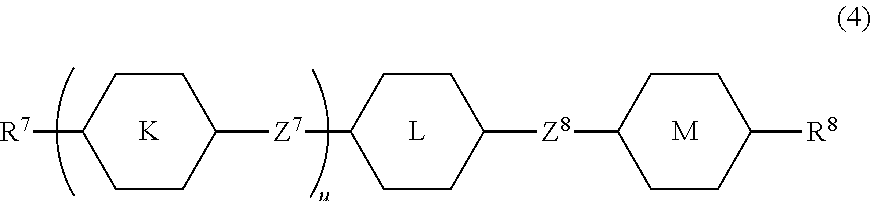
[R7]C1CCC([Z7]C2CCC([Z8]C3CCC([R8])CC3)CC2)CC1.[L].[M].[K]
